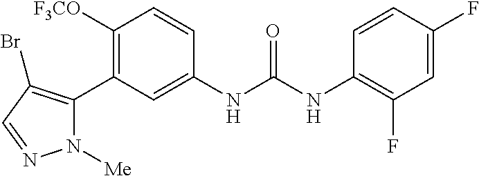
C1([OCF3])=C(C2=C(Br)C=NN2[Me])C=C(NC(=O)NC2=C(F)C=C(F)C=C2)C=C1
